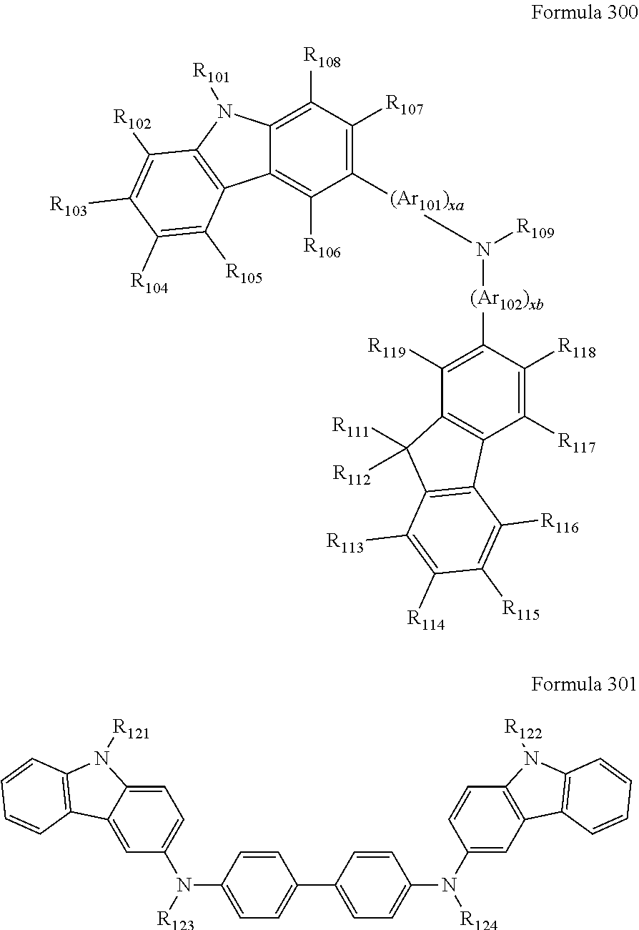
C12=C([R108])C([R107])=C([(Ar101)xa]N([R109])[(Ar102)xb]C3=C([R119])C4=C(C([R117])=C3[R118])C3=C(C4([R111])[R112])C([R113])=C([R114])C([R115])=C3[R116])C([R106])=C1C1=C(N2[R101])C([R102])=C([R103])C([R104])=C1[R105].C12=CC(N(C3=CC=C(C4=CC=C(N([R124])C5=CC6=C(C=C5)N([R122])C5=C6C=CC=C5)C=C4)C=C3)[R123])=CC=C1N([R121])C1=C2C=CC=C1
